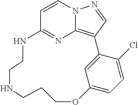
C1=CN2C3=C(C=N2)C2=CC(=CC=C2Cl)OCCCNCCNC1=N3
